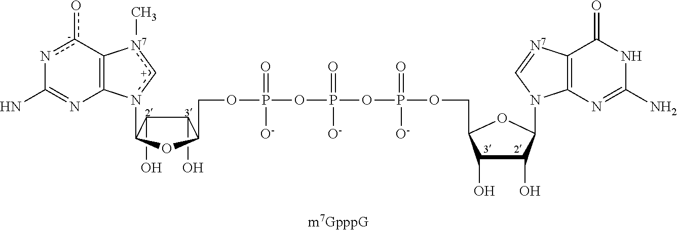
C1(O)C(O)C(COP(OP(=O)([O-])OP(=O)([O-])OCC2C(O)C(O)C(N3C4=C([N7]=C3)C(=O)NC(N)=N4)O2)(=O)[O-])OC1n1[c+][N7](C)C2=C1N=C(N)n[c-]2o
